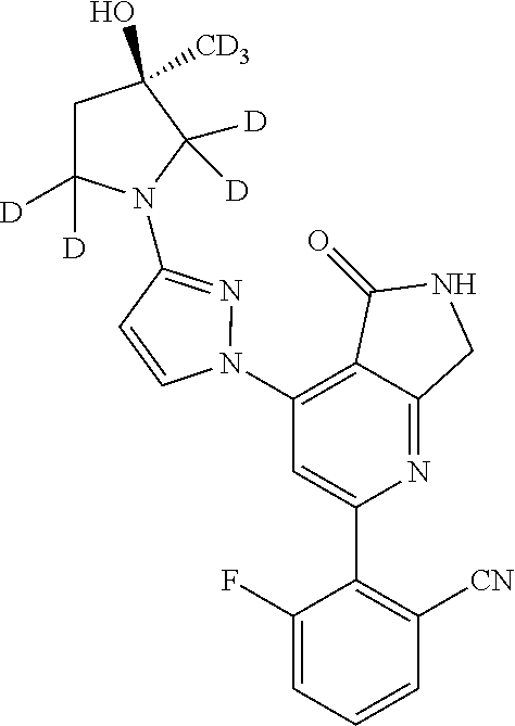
C1(N2N=C(N3C([D])([D])CC(O)([CD3])C3([D])[D])C=C2)=C2C(=NC(C3=C([CN])C=CC=C3F)=C1)CNC2=O
